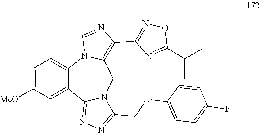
C1=C([MeO])C=C2C(=C1)N1C(=C(C3=NOC(C(C)C)=N3)N=C1)CN1C2=NN=C1COC1=CC=C(F)C=C1
